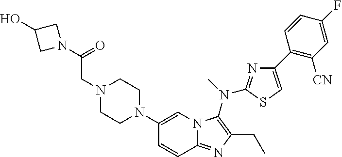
C1(N2CCN(CC(N3CC(O)C3)=O)CC2)=CN2C(=NC(CC)=C2N(C)C2=NC(C3=C([CN])C=C(F)C=C3)=CS2)C=C1
